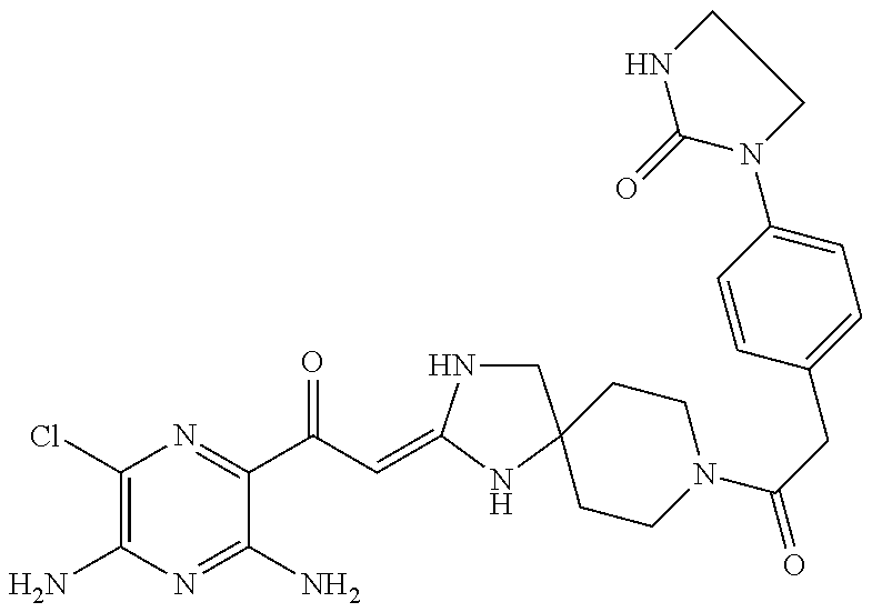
C1(Cl)=C(N)N=C(N)C(C(C=C2NCC3(N2)CCN(C(=O)CC2=CC=C(N4CCNC4=O)C=C2)CC3)=O)=N1
